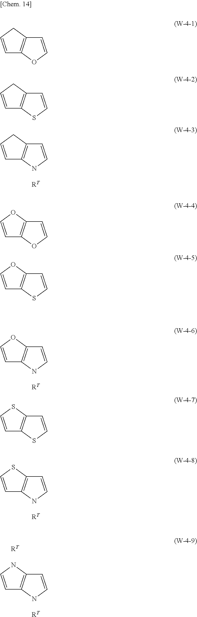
C1=CCC2=C1NC=C2.[RT].C1=COC2=C1NC=C2.[RT].C1=CSC2=C1NC=C2.[RT].C1=CNC2=C1NC=C2.[RT].[RT].C1=CCC2=C1OC=C2.C1=CCC2=C1SC=C2.C1=COC2=C1OC=C2.C1=COC2=C1SC=C2.C1=CSC2=C1SC=C2
